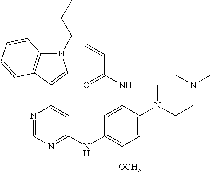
C1=NC(C2=CN(CCC)C3=C2C=CC=C3)=CC(NC2=C([OCH3])C=C(N(CCN(C)C)C)C(NC(C=C)=O)=C2)=N1
